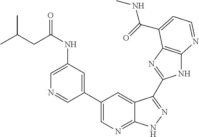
C1(C2=CN=C3C(=C2)C(C2=NC4=C(N2)N=CC=C4C(=O)NC)=NN3)=CC(NC(CC(C)C)=O)=CN=C1
